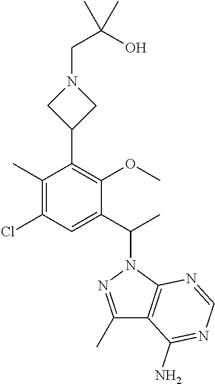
C1(C(C)N2N=C(C)C3=C2N=CN=C3N)=CC(Cl)=C(C)C(C2CN(CC(O)(C)C)C2)=C1OC
